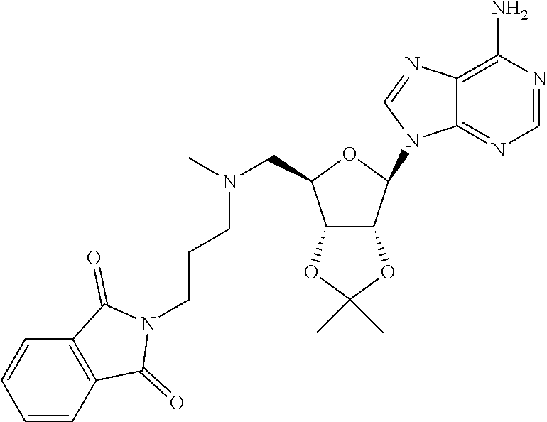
C(C1C2C(C(N3C4=NC=NC(N)=C4N=C3)O1)OC(C)(C)O2)N(C)CCCN1C(=O)C2=C(C1=O)C=CC=C2
